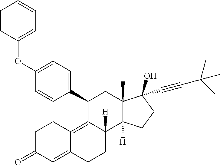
C1(C2=CC=C(OC3=CC=CC=C3)C=C2)C2=C3C(=CC(=O)CC3)CCC2([H])C2([H])C(C)(C1)C(C#CC(C)(C)C)(O)CC2
